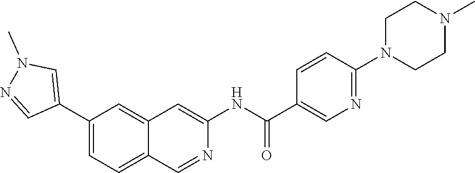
C1(C2=CN(C)N=C2)=CC=C2C(=C1)C=C(NC(C1=CN=C(N3CCN(C)CC3)C=C1)=O)N=C2
